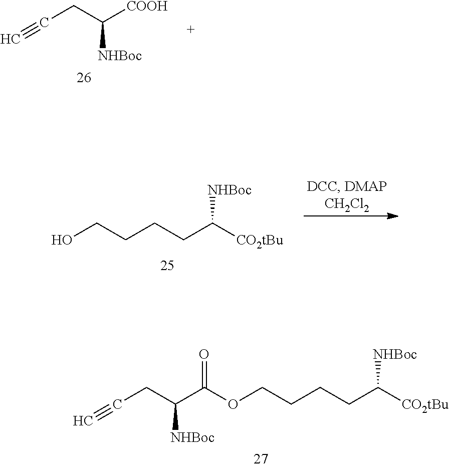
O(CCCCC([CO2tBu])[NHBoc])C(C(CC#C)[NHBoc])=O.C(CC([COOH])[NHBoc])#C.OCCCCC([CO2tBu])[NHBoc]
